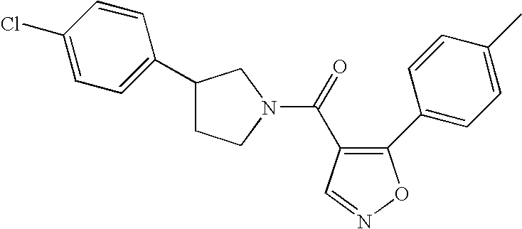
C(=O)(C1=C(C2=CC=C(C)C=C2)ON=C1)N1CCC(C2=CC=C(Cl)C=C2)C1
